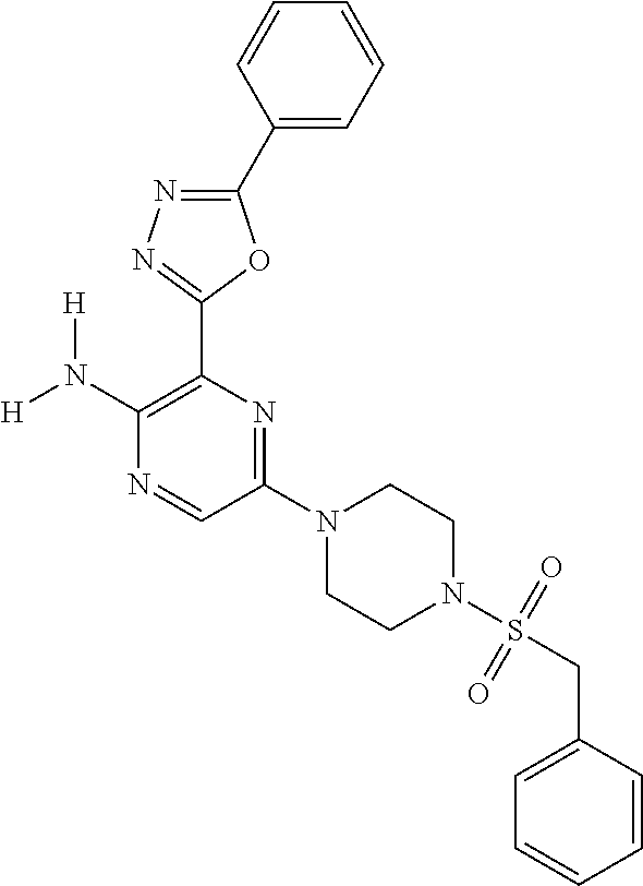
C1(N([H])[H])=C(C2=NN=C(C3=CC=CC=C3)O2)N=C(N2CCN(S(=O)(=O)CC3=CC=CC=C3)CC2)C=N1
